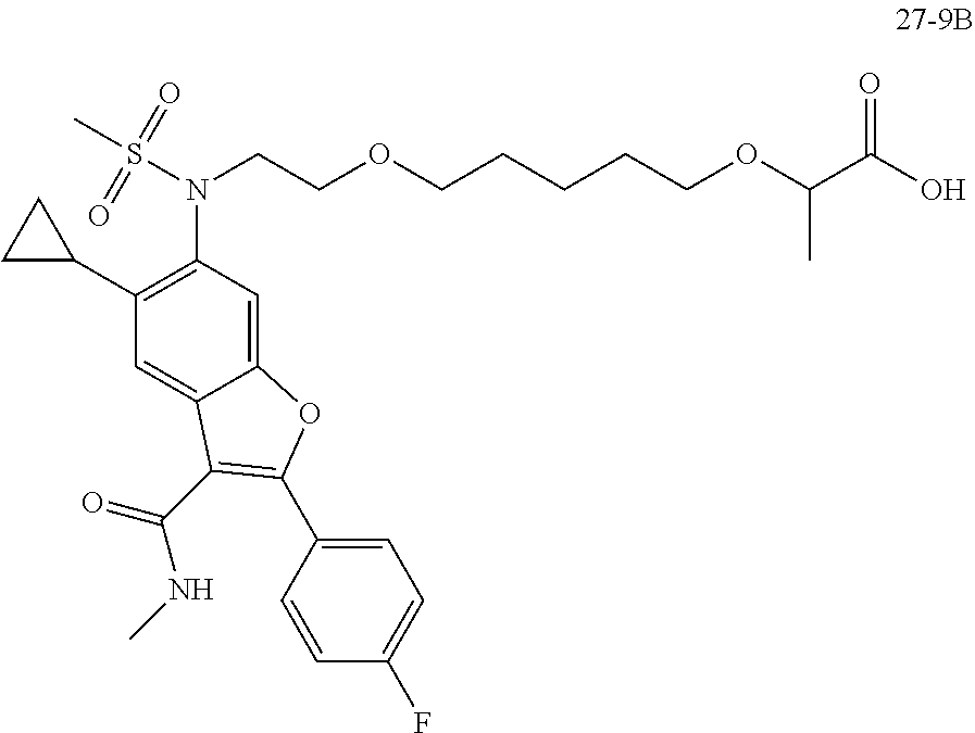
C1(C2CC2)=C(N(S(C)(=O)=O)CCOCCCCCOC(C(O)=O)C)C=C2C(=C1)C(C(=O)NC)=C(C1=CC=C(F)C=C1)O2
